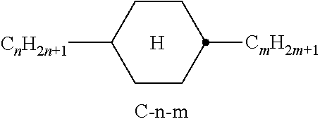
[H].C1CC([CmH2m+1])CCC1[CnH2n+1]
